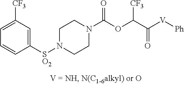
C1=C([SO2]N2CCN(C(OC(C([V][Ph])=O)[CF3])=O)CC2)C=CC=C1[CF3]
